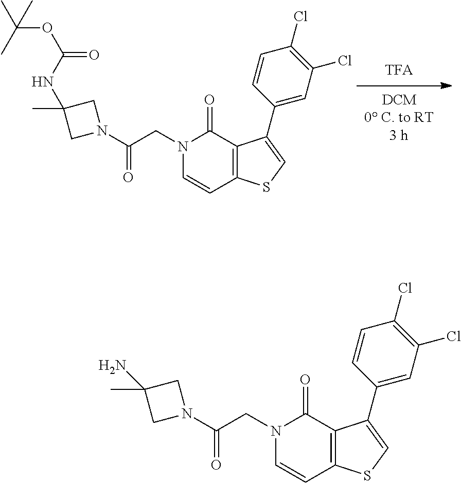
N1(C(=O)CN2C=CC3=C(C2=O)C(C2=CC(Cl)=C(Cl)C=C2)=CS3)CC(C)(NC(=O)OC(C)(C)C)C1.N1(C(=O)CN2C=CC3=C(C2=O)C(C2=CC(Cl)=C(Cl)C=C2)=CS3)CC(C)(N)C1
